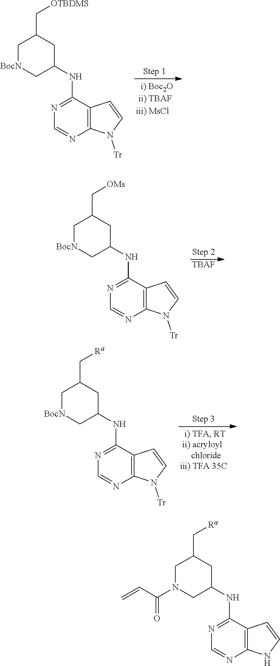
C1=NC2=C(C(NC3CC(C[OTBDMS])C[BocN]C3)=N1)C=CN2[Tr].[TBAF].C1=NC2=C(C(NC3CC(C[OMs])C[BocN]C3)=N1)C=CN2[Tr].C1=NC2=C(C(NC3CC(C[Ra])C[BocN]C3)=N1)C=CN2[Tr].C1=NC2=C(C(NC3CC(C[Ra])CN(C(C=C)=O)C3)=N1)C=CN2
